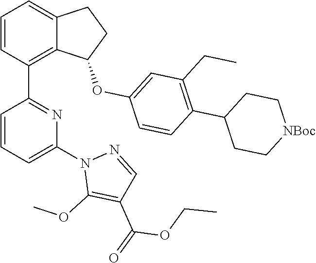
C1=CC(C2=NC(N3C(OC)=C(C(=O)OCC)C=N3)=CC=C2)=C2C(=C1)CCC2OC1=CC(CC)=C(C2CC[NBoc]CC2)C=C1
